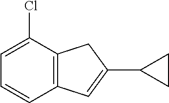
C1=CC2=C(C(Cl)=C1)CC(C1CC1)=C2
